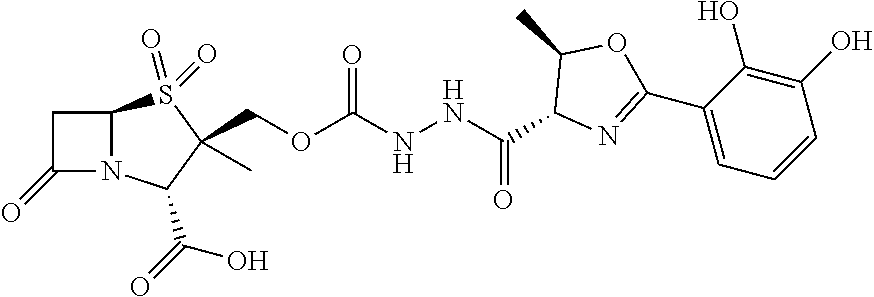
C1C(=O)N2C1S(=O)(=O)C(COC(NNC(C1N=C(C3=CC=CC(O)=C3O)OC1C)=O)=O)(C)C2C(=O)O
